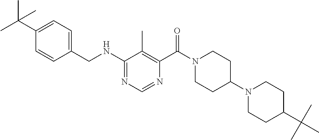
C1(NCC2=CC=C(C(C)(C)C)C=C2)=NC=NC(C(N2CCC(N3CCC(C(C)(C)C)CC3)CC2)=O)=C1C
